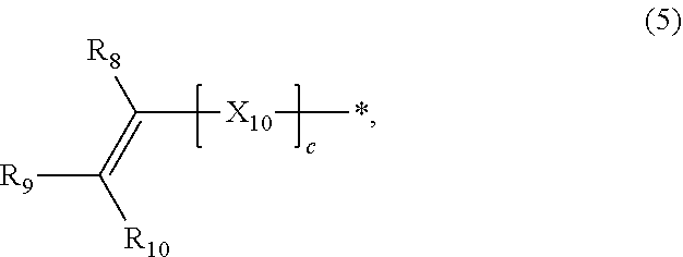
[R8]C(=C([R10])[R9])[X10]*
